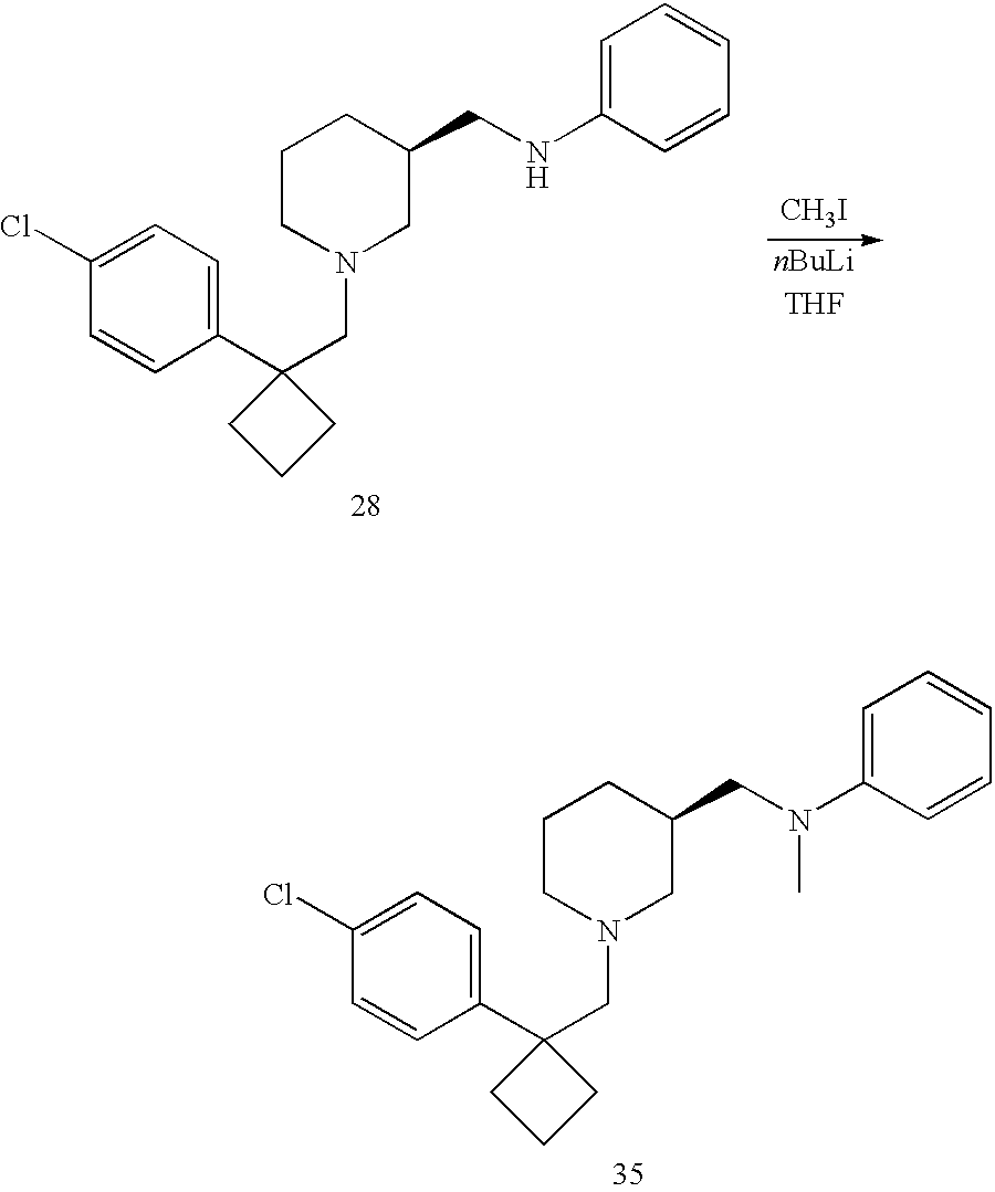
C1CN(CC2(C3=CC=C(Cl)C=C3)CCC2)CC(CNC2=CC=CC=C2)C1.[CH3I].[THF].C1CN(CC2(C3=CC=C(Cl)C=C3)CCC2)CC(CN(C2=CC=CC=C2)C)C1
